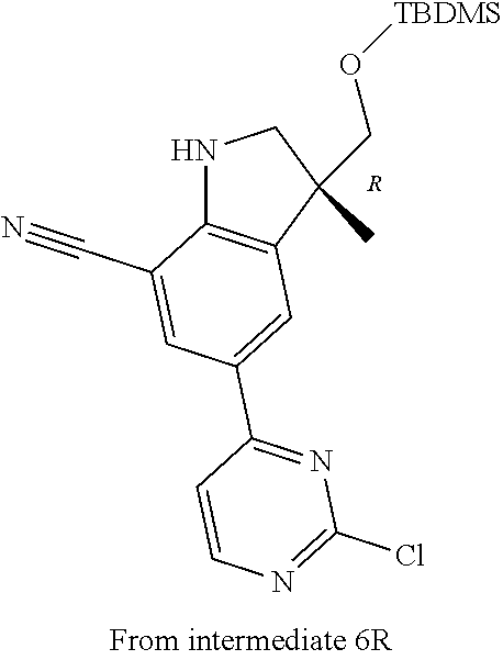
N1C2=C(C(CO[TBDMS])(C)C1)C=C(C1=NC(Cl)=NC=C1)C=C2C#N.[R]
